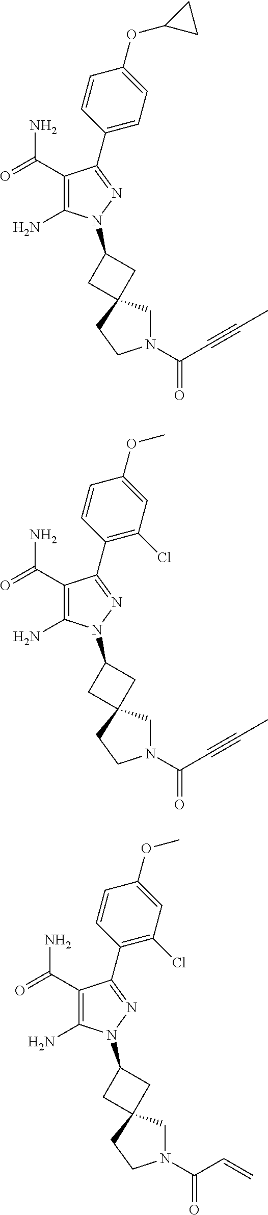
C1(C(=O)N)=C(N)N(C2CC3(C2)CN(C(C#CC)=O)CC3)N=C1C1=CC=C(OC2CC2)C=C1.C1(C(=O)N)=C(N)N(C2CC3(C2)CN(C(C#CC)=O)CC3)N=C1C1=C(Cl)C=C(OC)C=C1.C1(C(=O)N)=C(N)N(C2CC3(C2)CN(C(C=C)=O)CC3)N=C1C1=C(Cl)C=C(OC)C=C1
